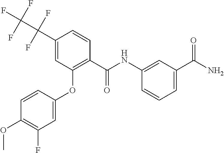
NC(=O)C1=CC=CC(NC(C2=C(OC3=CC(F)=C(OC)C=C3)C=C(C(C(F)(F)F)(F)F)C=C2)=O)=C1
